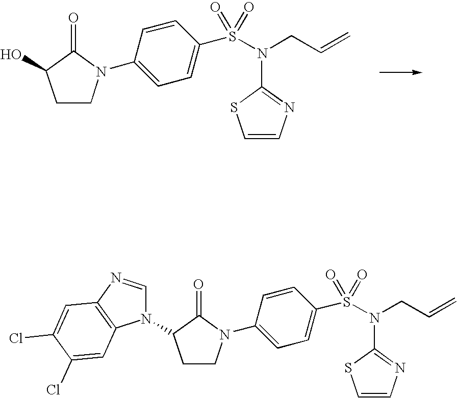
OC1CCN(C2=CC=C(S(N(C3=NC=CS3)CC=C)(=O)=O)C=C2)C1=O.N1(C2CCN(C3=CC=C(S(N(C4=NC=CS4)CC=C)(=O)=O)C=C3)C2=O)C=NC2=C1C=C(Cl)C(Cl)=C2
